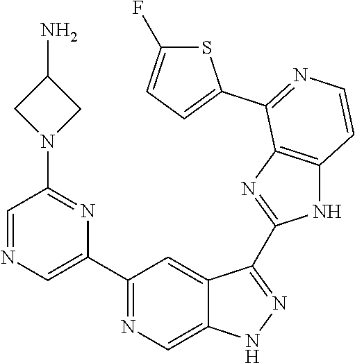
C1(C2=NC=C3C(=C2)C(C2=NC4=C(N2)C=CN=C4C2=CC=C(F)S2)=NN3)=CN=CC(N2CC(N)C2)=N1
